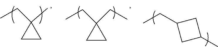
C1CC1(CC)C.C1CC1(CC)CC.C1C(C)CC1CC
